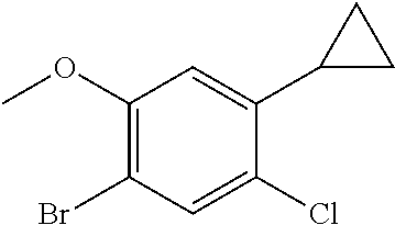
C1(OC)=C(Br)C=C(Cl)C(C2CC2)=C1
